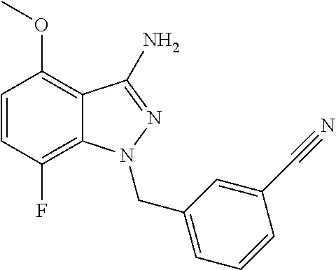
C1=CC(F)=C2C(=C1OC)C(N)=NN2CC1=CC=CC(C#N)=C1
